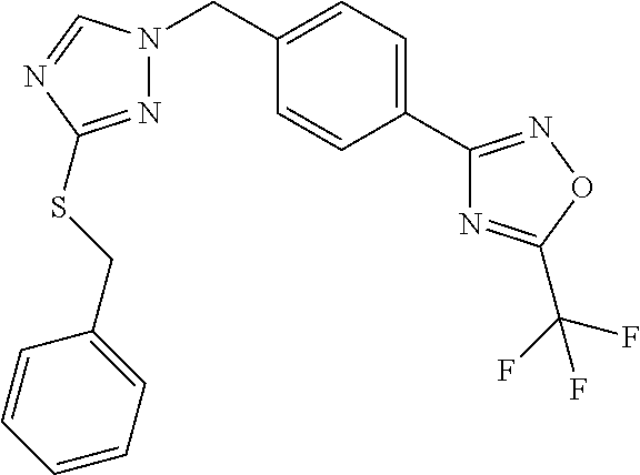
N1=C(SCC2=CC=CC=C2)N=CN1CC1=CC=C(C2=NOC(C(F)(F)F)=N2)C=C1
